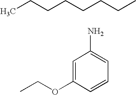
C1=C(OCC)C=CC=C1N.C(CCCCCC)C
